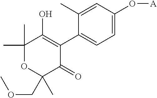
C1=C(O[A])C=C(C)C(C2=C(O)C(C)(C)OC(COC)(C)C2=O)=C1
